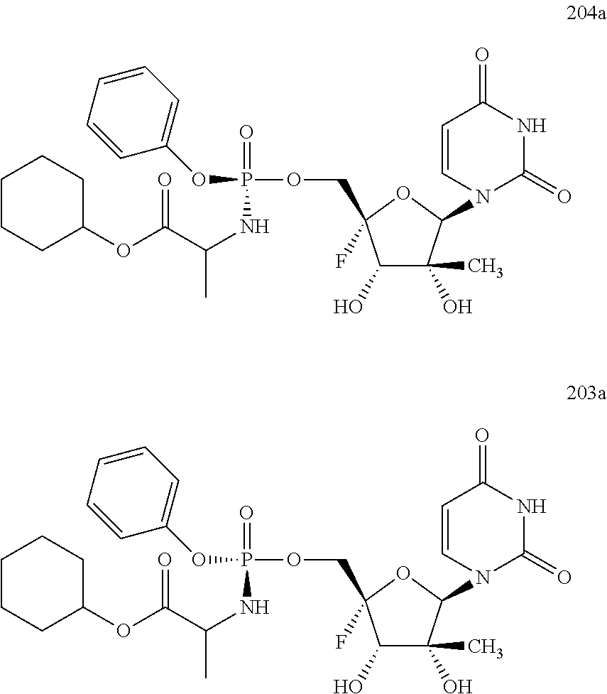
C1(O)C(C)(O)C(N2C(=O)NC(=O)C=C2)OC1(F)COP(=O)(NC(C(OC1CCCCC1)=O)C)OC1=CC=CC=C1.C1(O)C(C)(O)C(N2C(=O)NC(=O)C=C2)OC1(F)COP(=O)(NC(C(OC1CCCCC1)=O)C)OC1=CC=CC=C1
